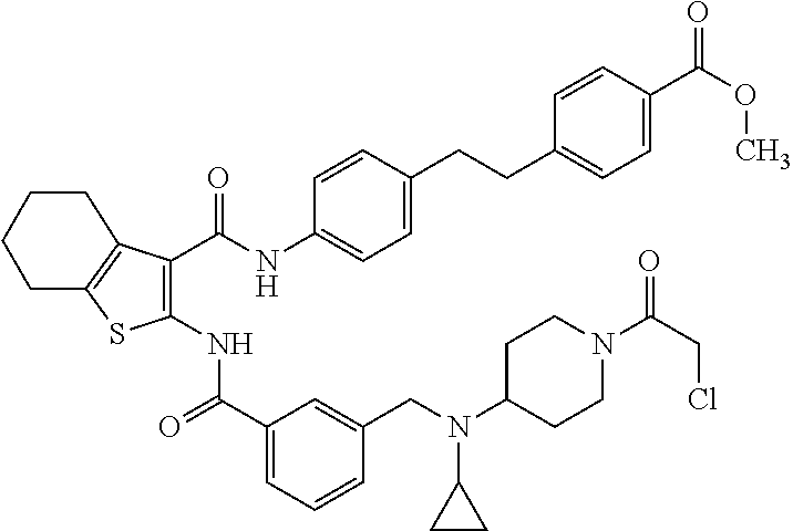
C1(C(=O)NC2=C(C(NC3=CC=C(CCC4=CC=C(C(=O)OC)C=C4)C=C3)=O)C3=C(S2)CCCC3)=CC=CC(CN(C2CCN(C(CCl)=O)CC2)C2CC2)=C1
